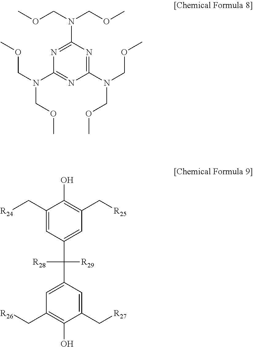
C1(N(COC)COC)=NC(N(COC)COC)=NC(N(COC)COC)=N1.C1(C[R24])=CC(C(C2=CC(C[R26])=C(O)C(C[R27])=C2)([R29])[R28])=CC(C[R25])=C1O
